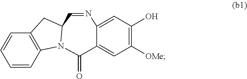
OC1=C([OMe])C=C2C(=C1)N=CC1N(C2=O)C2=C(C=CC=C2)C1
